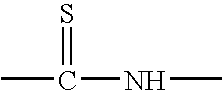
S=C(C)NC
